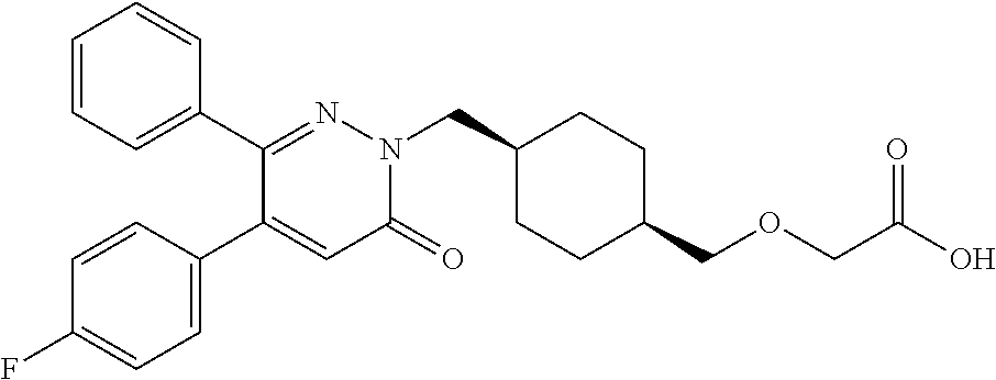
C1=CC=C(C2=NN(CC3CCC(COCC(O)=O)CC3)C(=O)C=C2C2=CC=C(F)C=C2)C=C1
